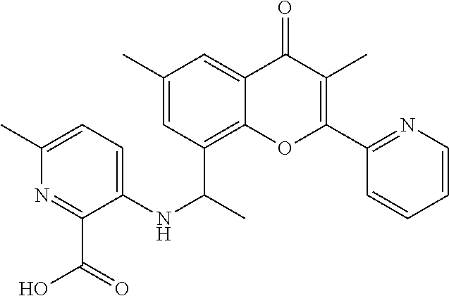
C12=C(C(C)NC3=CC=C(C)N=C3C(O)=O)C=C(C)C=C1C(=O)C(C)=C(C1=NC=CC=C1)O2
